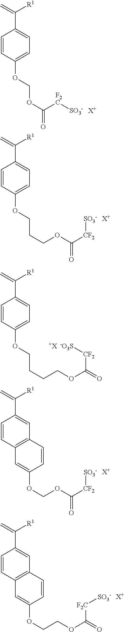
C(=C)([R1])C1=CC=C(OCOC(=O)[F2C][SO3-])C=C1.[X+].C(=C)([R1])C1=CC=C(OCCCOC([CF2][SO3-])=O)C=C1.[X+].C(=C)([R1])C1=CC=C(OCCCCOC([CF2][-O3S])=O)C=C1.[+X].C(=C)([R1])C1=CC2=C(C=C1)C=C(OCOC([CF2][SO3-])=O)C=C2.[X+].C(=C)([R1])C1=CC2=C(C=C1)C=C(OCCOC([F2C][SO3-])=O)C=C2.[X+]
